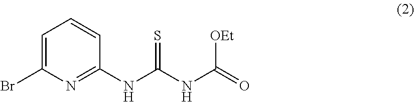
C1=C(Br)N=C(NC(NC(=O)[OEt])=S)C=C1
